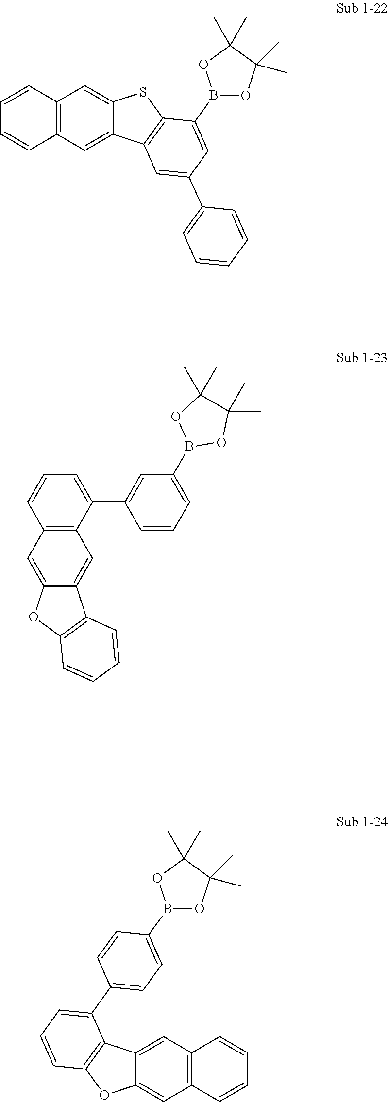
C1=CC2=C(C=C1)C=C1C(=C2)C2=C(S1)C(B1OC(C)(C)C(C)(C)O1)=CC(C1=CC=CC=C1)=C2.C12=C(C(C3=CC(B4OC(C)(C)C(C)(C)O4)=CC=C3)=CC=C1)C=C1C(=C2)OC2=C1C=CC=C2.C1=CC2=C(C=C1)C=C1C(=C2)OC2=C1C(C1=CC=C(B3OC(C)(C)C(C)(C)O3)C=C1)=CC=C2
